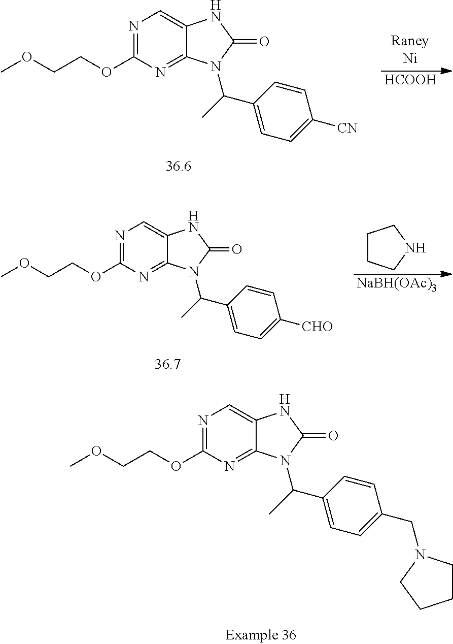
[HCOOH].N1=C(OCCOC)N=C2C(=C1)NC(=O)N2C(C1=CC=C([CN])C=C1)C.C1CCNC1.[NaBH(OAc)3].N1=C(OCCOC)N=C2C(=C1)NC(=O)N2C(C1=CC=C([CHO])C=C1)C.N1=C(OCCOC)N=C2C(=C1)NC(=O)N2C(C1=CC=C(CN2CCCC2)C=C1)C
